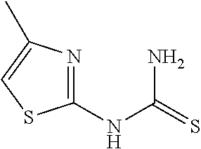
C(NC1=NC(C)=CS1)(N)=S
